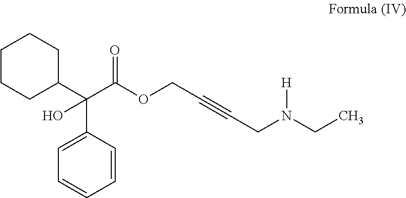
C1CCC(C(C2=CC=CC=C2)(O)C(OCC#CCN(CC)[H])=O)CC1
